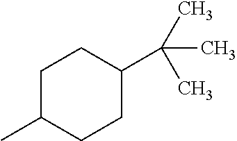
CC1CCC(C(C)(C)C)CC1
